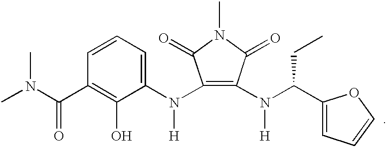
C1(N([H])C2=C(N([H])C(CC)C3=CC=CO3)C(=O)N(C)C2=O)=CC=CC(C(N(C)C)=O)=C1O
